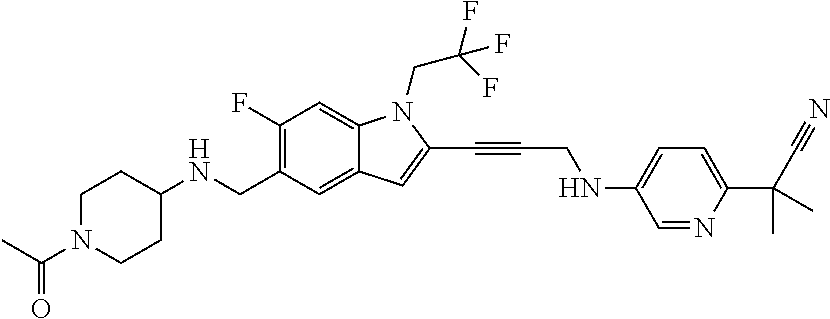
C1(F)=C(CNC2CCN(C(C)=O)CC2)C=C2C(=C1)N(CC(F)(F)F)C(C#CCNC1=CC=C(C(C#N)(C)C)N=C1)=C2
